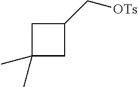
C1(C)(C)CC(C[OTs])C1
